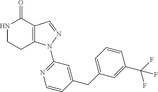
N1CCC2=C(C1=O)C=NN2C1=NC=CC(CC2=CC=CC(C(F)(F)F)=C2)=C1
